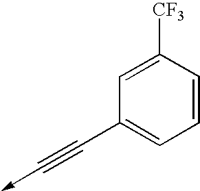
C1(C#C->C)=CC=CC([CF3])=C1
